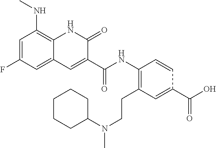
C(=O)(C1=CC2=CC(F)=CC(NC)=C2NC1=O)NC1=C(CCN(C2CCCCC2)C)C=C(C(O)=O)C=C1
